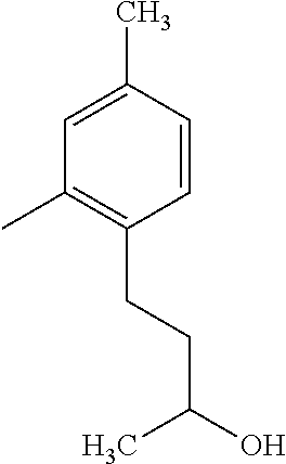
C1=C(C)C=CC(CCC(O)C)=C1C
